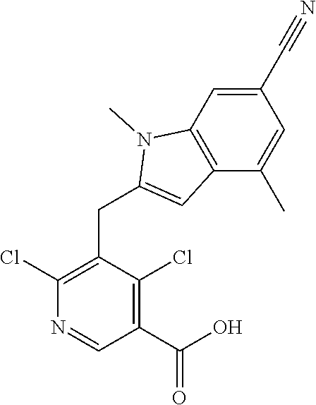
C1(Cl)=C(CC2=CC3=C(N2C)C=C(C#N)C=C3C)C(Cl)=C(C(O)=O)C=N1
